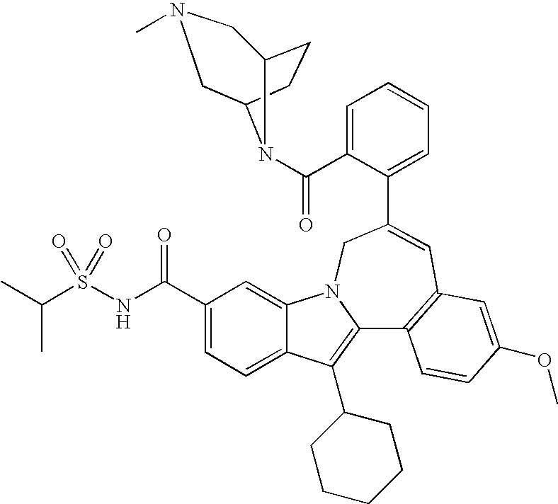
C1(C(NS(C(C)C)(=O)=O)=O)=CC=C2C(=C1)N1C(=C2C2CCCCC2)C2=C(C=C(C3=CC=CC=C3C(=O)N3C4CCC3CN(C)C4)C1)C=C(OC)C=C2
